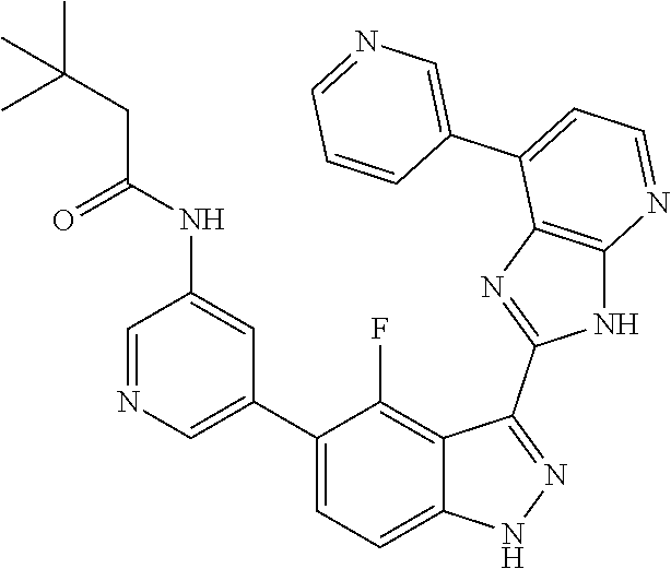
C1=NC=C(C2=CC=C3C(=C2F)C(C2=NC4=C(N2)N=CC=C4C2=CN=CC=C2)=NN3)C=C1NC(CC(C)(C)C)=O
